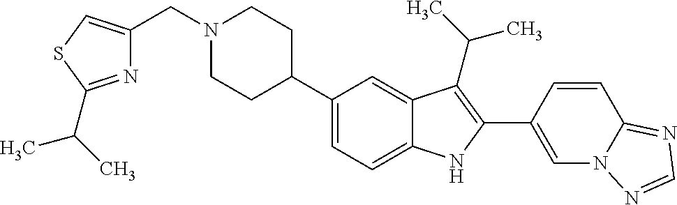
C1(C2CCN(CC3=CSC(C(C)C)=N3)CC2)=CC=C2C(=C1)C(C(C)C)=C(C1=CN3C(=NC=N3)C=C1)N2
